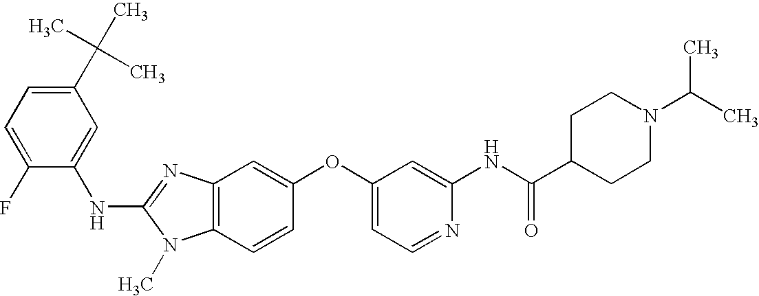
C1(C(C)(C)C)=CC=C(F)C(NC2=NC3=C(N2C)C=CC(OC2=CC=NC(NC(C4CCN(C(C)C)CC4)=O)=C2)=C3)=C1
